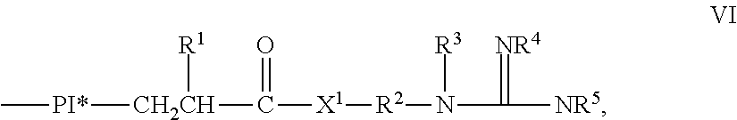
C([X1][R2]N(C([NR5])=[NR4])[R3])([CH2CH]([PI*]C)[R1])=O
